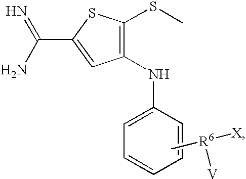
C1(NC2=CC=CC=C2)=C(SC)SC(C(=N)N)=C1.C[R6]([V])[X]
